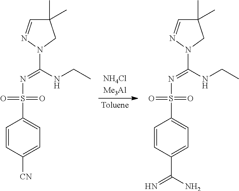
C1=CC([CN])=CC=C1S(=O)(=O)N=C(NCC)N1CC(C)(C)C=N1.C1=CC(C(N)=N)=CC=C1S(=O)(=O)N=C(NCC)N1CC(C)(C)C=N1
